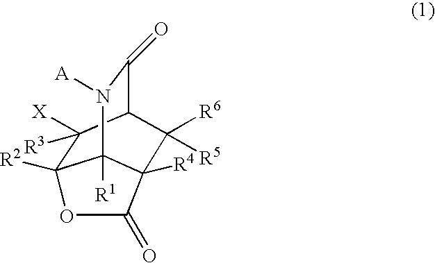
C12([R2])C([X])([R3])C3C(=O)N([A])C1([R1])C([R4])(C3([R5])[R6])C(=O)O2
